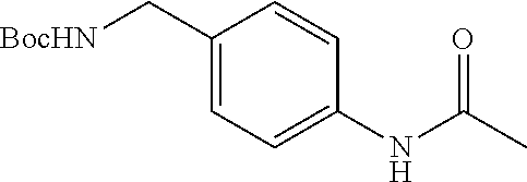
C1(C[BocHN])=CC=C(NC(C)=O)C=C1
